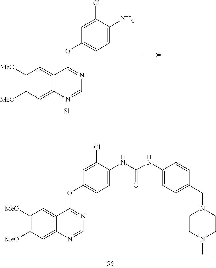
C1([MeO])=C([MeO])C=C2C(=C1)C(OC1=CC=C(N)C(Cl)=C1)=NC=N2.C1([MeO])=C([MeO])C=C2C(=C1)C(OC1=CC=C(NC(NC3=CC=C(CN4CCN(C)CC4)C=C3)=O)C(Cl)=C1)=NC=N2
